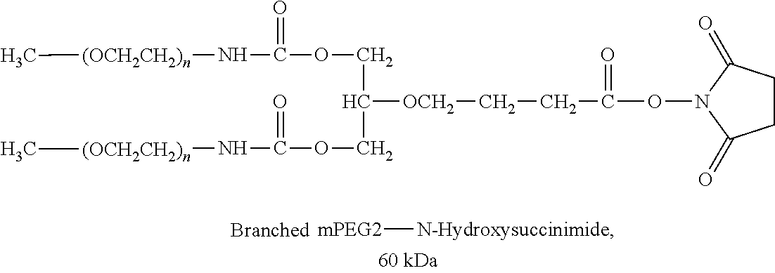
[ mPEG2][N-Hydroxysuccinimide].C(COC(=O)N[(OCH2CH2)n]C)(COC(=O)N[(OCH2CH2)n]C)[OCH2]CCC(ON1C(=O)CCC1=O)=O
